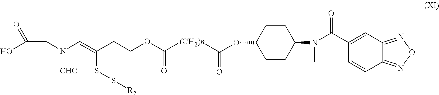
OC(=O)CN([CHO])C(=C(SS[R2])CCOC([(CH2)n]C(OC1CCC(N(C)C(=O)C2=CC3=NON=C3C=C2)CC1)=O)=O)C
